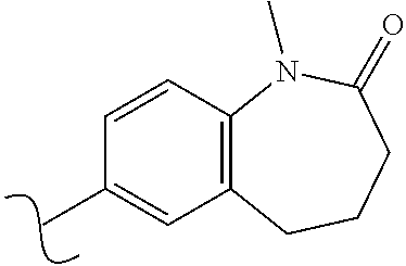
C1=CC2=C(C=C1C)CCCC(=O)N2C
